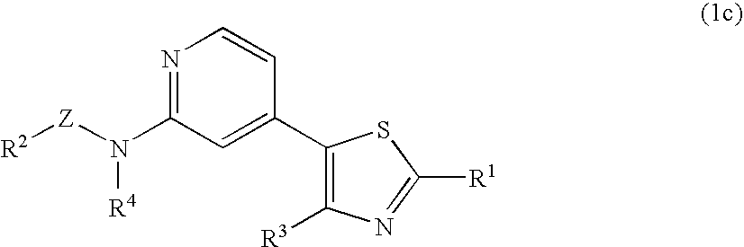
C1(N([R4])[Z][R2])=NC=CC(C2=C([R3])N=C([R1])S2)=C1
